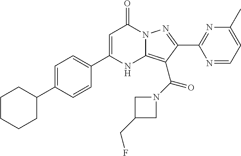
C1=C(C2CCCCC2)C=CC(C2=CC(=O)N3C(=C(C(N4CC(CF)C4)=O)C(C4=NC(C)=CC=N4)=N3)N2)=C1
